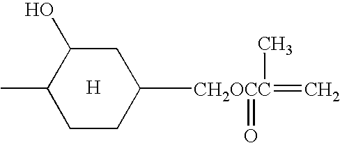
[CH2OCC](C1CCC(C)C(O)C1)(=O)(=C)C.[H]
